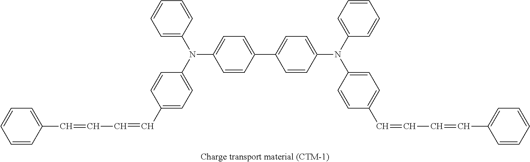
C1=C(C=CC=CC2=CC=C(N(C3=CC=CC=C3)C3=CC=C(C4=CC=C(N(C5=CC=CC=C5)C5=CC=C(C=CC=CC6=CC=CC=C6)C=C5)C=C4)C=C3)C=C2)C=CC=C1
